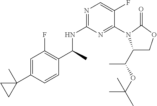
C(C)(NC1=NC=C(F)C(N2C(C(OC(C)(C)C)C)COC2=O)=N1)C1=C(F)C=C(C2(C)CC2)C=C1
